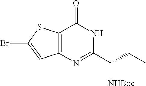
BrC1=CC2=C(S1)C(=O)NC(C(CC)[NHBoc])=N2
